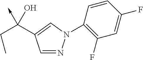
C1=NN(C2=C(F)C=C(F)C=C2)C=C1C(CC)(O)->C
